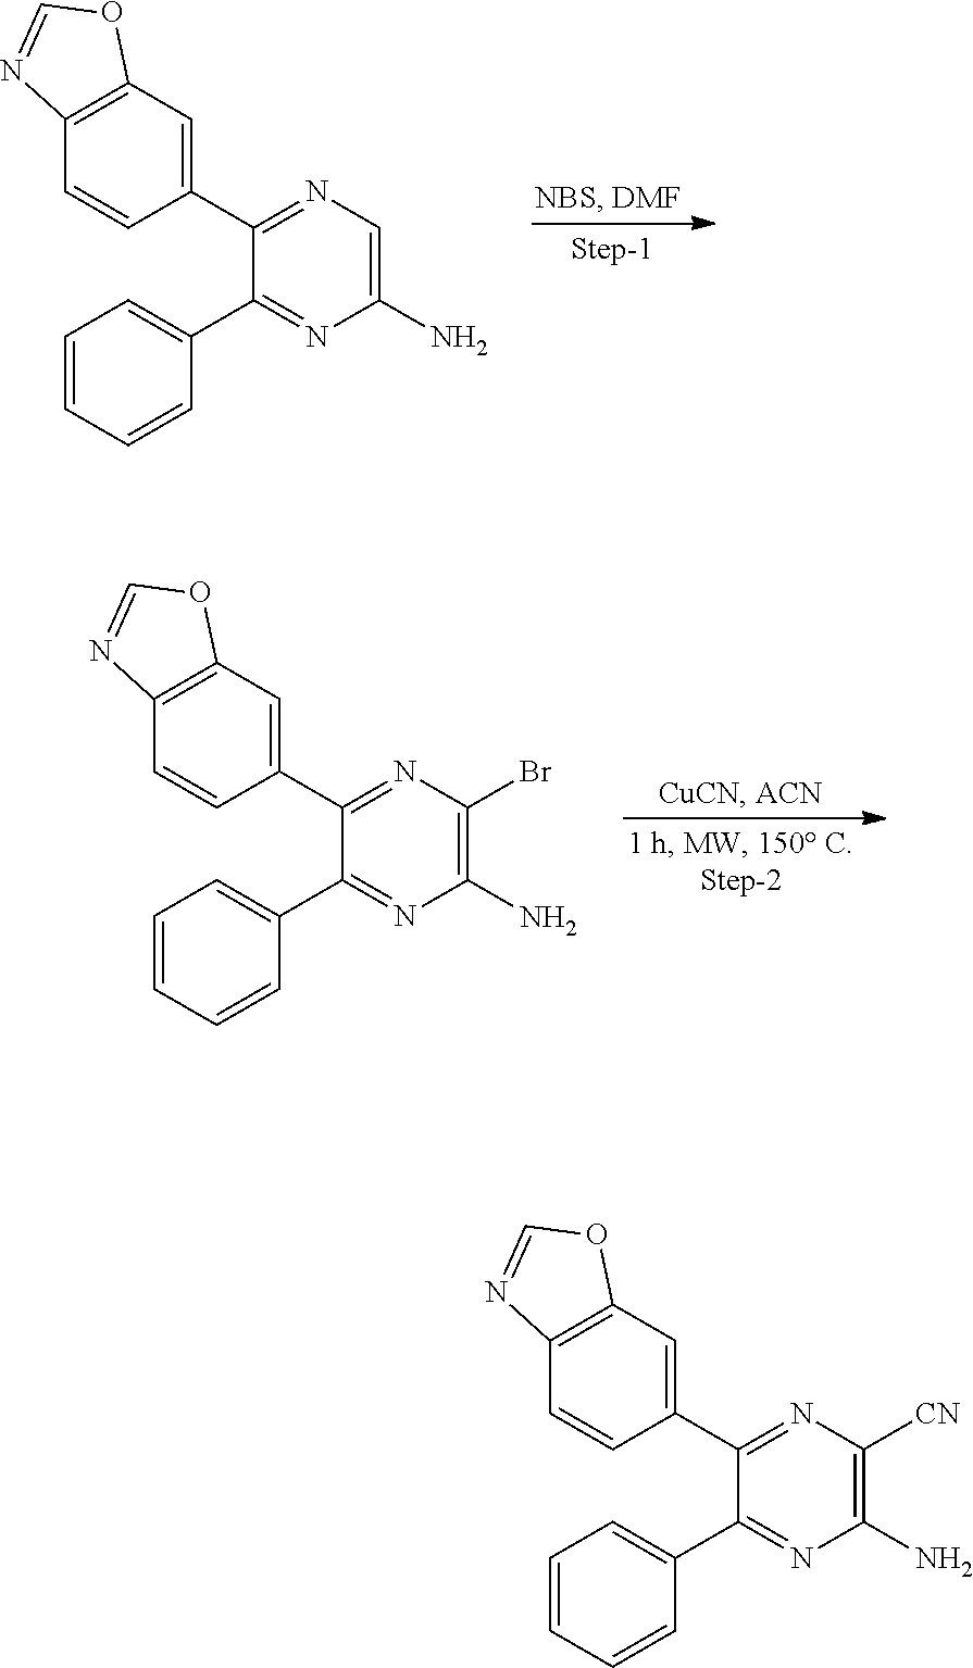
C12=C(C=CC(C3=NC([CN])=C(N)N=C3C3=CC=CC=C3)=C1)N=CO2.C12=C(C=CC(C3=NC=C(N)N=C3C3=CC=CC=C3)=C1)N=CO2.C12=C(C=CC(C3=NC(Br)=C(N)N=C3C3=CC=CC=C3)=C1)N=CO2
